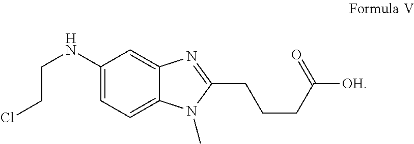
C12=CC(NCCCl)=CC=C1N(C)C(CCCC([OH])=O)=N2
